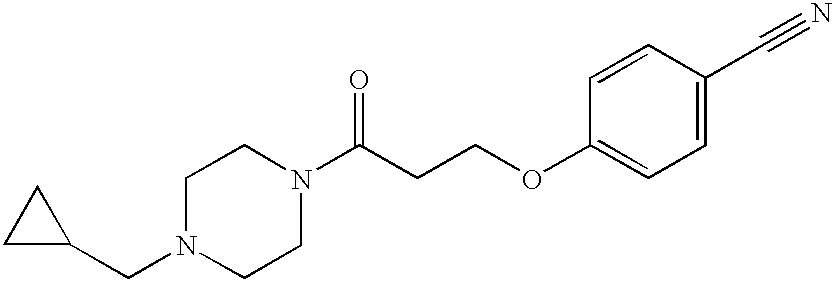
C1N(CC2CC2)CCN(C(CCOC2=CC=C(C#N)C=C2)=O)C1
